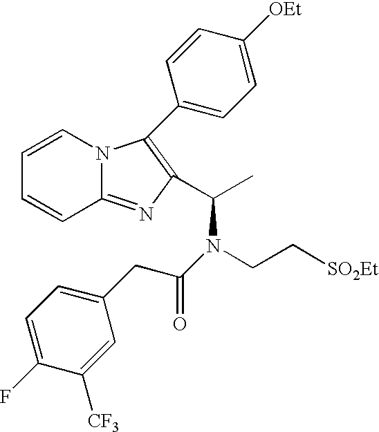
N12C(=NC(C(C)N(CC[SO2Et])C(CC3=CC=C(F)C([CF3])=C3)=O)=C1C1=CC=C([OEt])C=C1)C=CC=C2
